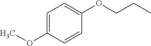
C1=C(OC)C=CC(OCCC)=C1
